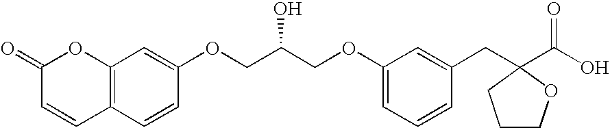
C12=C(C=CC(OCC(COC3=CC=CC(CC4(C(=O)O)OCCC4)=C3)O)=C1)C=CC(=O)O2
